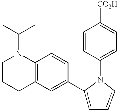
C1CCC2=C(N1C(C)C)C=CC(C1=CC=CN1C1=CC=C([CO2H])C=C1)=C2
